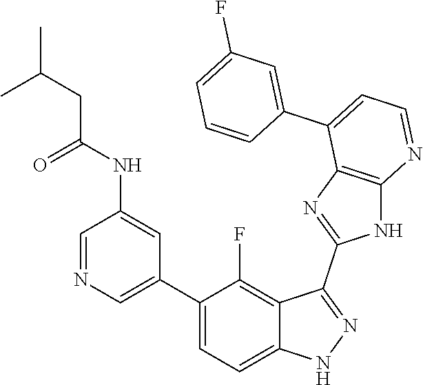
C1=NC=C(C2=CC=C3C(=C2F)C(C2=NC4=C(N2)N=CC=C4C2=CC(F)=CC=C2)=NN3)C=C1NC(=O)CC(C)C
